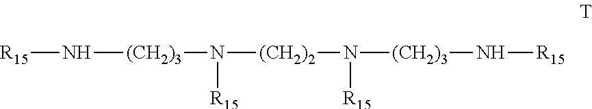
[R15]N[(CH2)3]N([(CH2)2]N([(CH2)3]N[R15])[R15])[R15]
